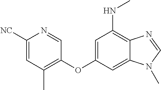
C1=NC([NC])=CC(C)=C1OC1=CC(NC)=C2C(=C1)N(C)C=N2
